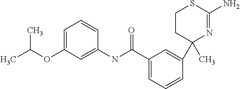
N(C(C1=CC=CC(C2(C)N=C(N)SCC2)=C1)=O)C1=CC(OC(C)C)=CC=C1
